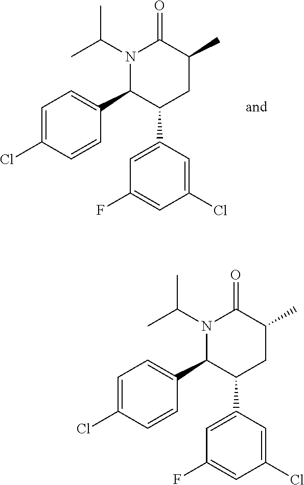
C1=C(Cl)C=CC(C2C(C3=CC(F)=CC(Cl)=C3)CC(C)C(=O)N2C(C)C)=C1.C1=C(Cl)C=CC(C2C(C3=CC(F)=CC(Cl)=C3)CC(C)C(=O)N2C(C)C)=C1
